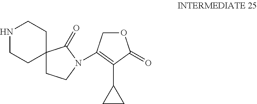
C1CN(C2=C(C3CC3)C(=O)OC2)C(=O)C12CCNCC2
